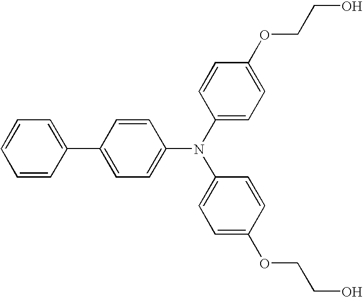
C1=CC(C2=CC=C(N(C3=CC=C(OCCO)C=C3)C3=CC=C(OCCO)C=C3)C=C2)=CC=C1
